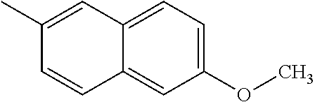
C1(OC)=CC=C2C(=C1)C=CC(C)=C2
